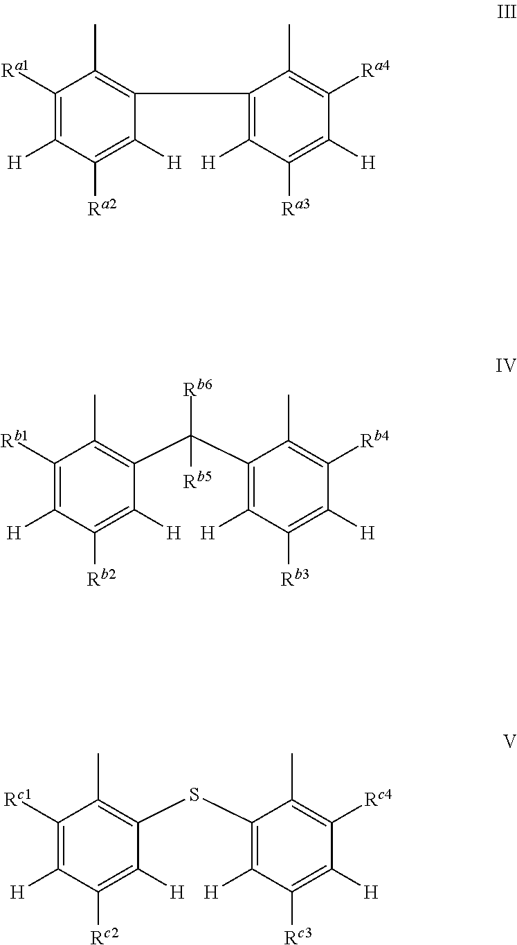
C1([Ra1])=C([H])C([Ra2])=C([H])C(CC2=C([H])C([Ra3])=C([H])C([Ra4])=C2C)=C1C.C1([Rb1])=C([H])C([Rb2])=C([H])C(C(C2=C([H])C([Rb3])=C([H])C([Rb4])=C2C)([Rb6])[Rb5])=C1C.C1([Rc1])=C([H])C([Rc2])=C([H])C(SC2=C([H])C([Rc3])=C([H])C([Rc4])=C2C)=C1C
